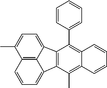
C12=C3C(=CC=C1C)C1=C(C3=CC=C2)C(C)=C2C(=C1C1=CC=CC=C1)C=CC=C2
